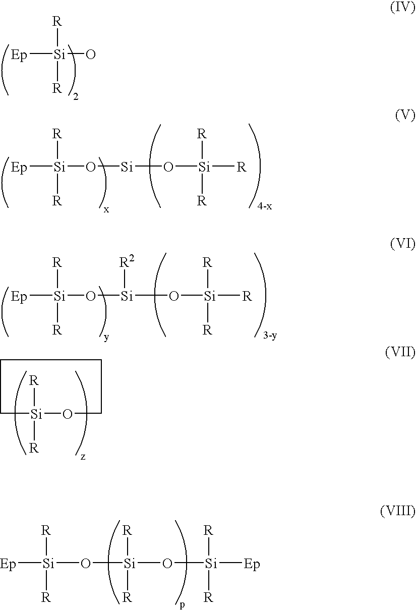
[Ep][Si]([R])([R])O.[Ep][Si]([R])([R])O[Si]O[Si]([R])([R])[R].[Ep][Si]([R])([R])O[Si](O[Si]([R])([R])[R])[R2].C1[Si]([R])([R])OCCC1.[Ep][Si]([R])([R])O[Si]([R])([R])O[Si]([R])([R])[Ep]
